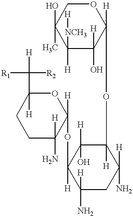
C1([H])([NCH3][H])C(O)([H])C([H])(OC2([H])C([H])(N)CC([H])(N)C([H])(OC3([H])C([H])(N)CCC([H])(C([R2])([R1])[H])O3)C2([H])O)OCC1(O)C
